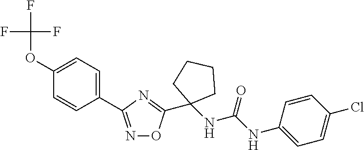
FC(F)(F)OC1=CC=C(C2=NOC(C3(NC(NC4=CC=C(Cl)C=C4)=O)CCCC3)=N2)C=C1
